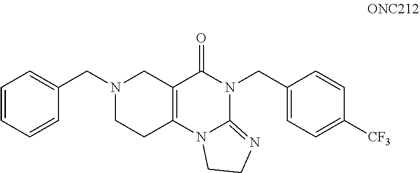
C1=CC=CC(CN2CCC3=C(C2)C(=O)N(CC2=CC=C([CF3])C=C2)C2=NCCN32)=C1
